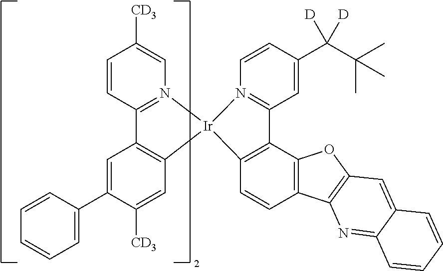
C1=CC2=N(C=C1[CD3])[Ir]1(C3=C2C=C(C2=CC=CC=C2)C([CD3])=C3)C2=C(C3=C(C=C2)C2=C(O3)C=C3C(=N2)C=CC=C3)C2=N1C=CC(C([D])(C(C)(C)C)[D])=C2
